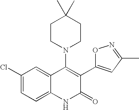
C1(Cl)=CC=C2C(=C1)C(N1CCC(C)(C)CC1)=C(C1=CC(C)=NO1)C(=O)N2
